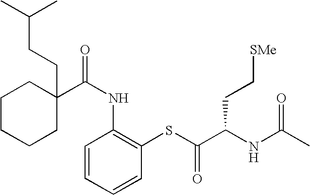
C1CCCC(CCC(C)C)(C(NC2=C(SC(=O)C(NC(C)=O)CC[SMe])C=CC=C2)=O)C1
